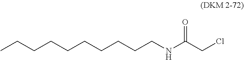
C(CCCCCCCNC(CCl)=O)CC
